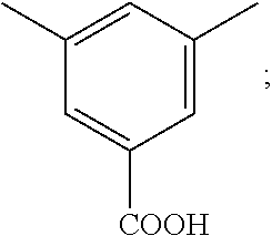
C1(C)=CC(C)=CC([COOH])=C1
